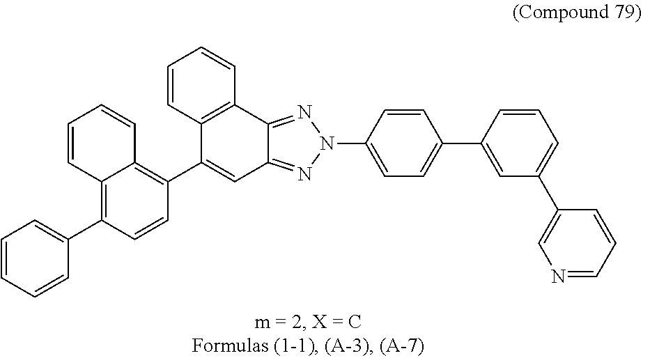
C1(C2=C3C(=C(C4=CC=CC=C4)C=C2)C=CC=C3)=CC2=NN(C3=CC=C(C4=CC(C5=CN=CC=C5)=CC=C4)C=C3)N=C2C2=C1C=CC=C2
